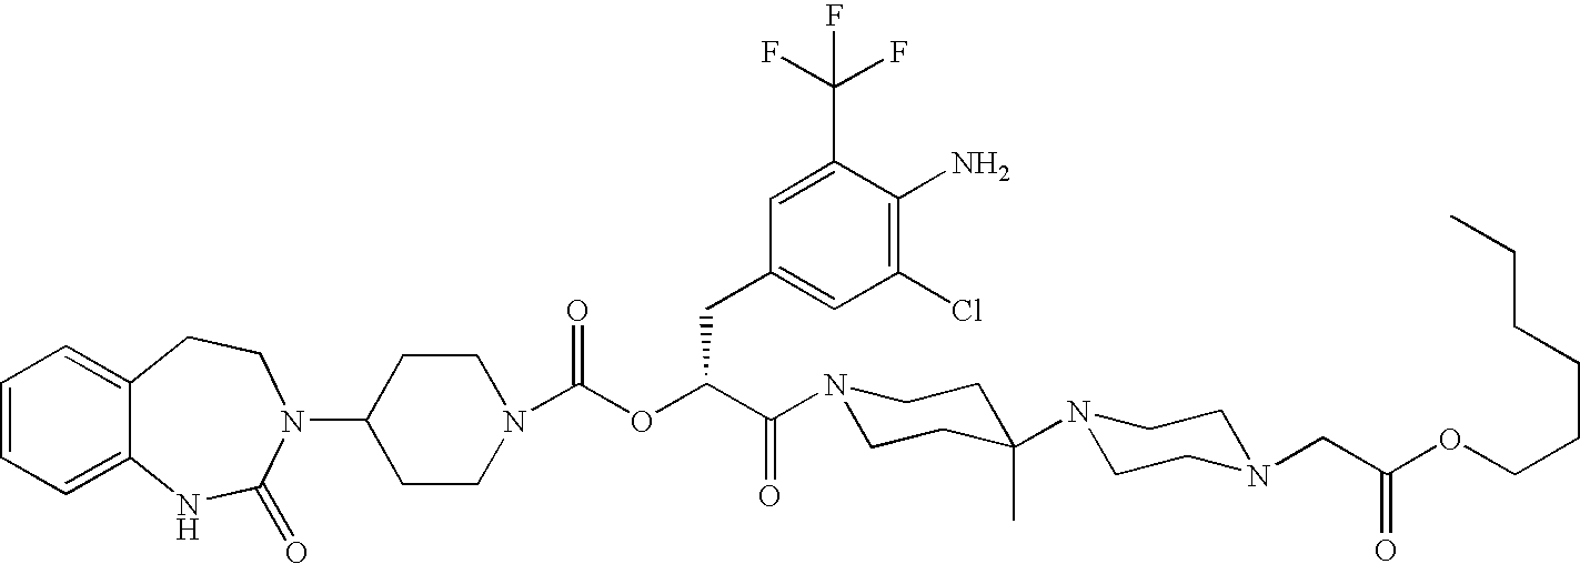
C1(N2C(=O)NC3=CC=CC=C3CC2)CCN(C(OC(C(=O)N2CCC(N3CCN(CC(OCCCCCC)=O)CC3)(C)CC2)CC2=CC(Cl)=C(N)C(C(F)(F)F)=C2)=O)CC1
